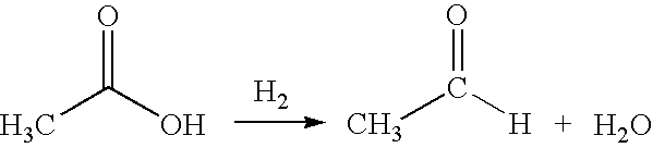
O=C(O)C.O=C([H])C.[H2].O
